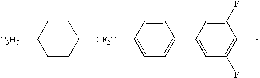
C1CC([CF2O]C2=CC=C(C3=CC(F)=C(F)C(F)=C3)C=C2)CCC1[C3H7]
